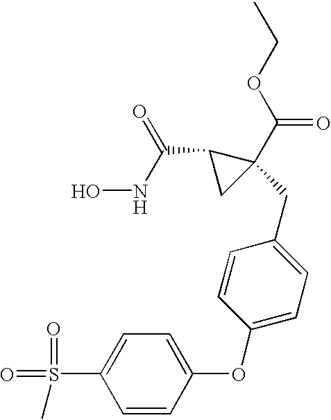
ONC(C1CC1(C(OCC)=O)CC1=CC=C(OC2=CC=C(S(=O)(=O)C)C=C2)C=C1)=O
